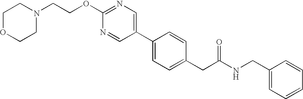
C(OC1=NC=C(C2=CC=C(CC(NCC3=CC=CC=C3)=O)C=C2)C=N1)CN1CCOCC1
